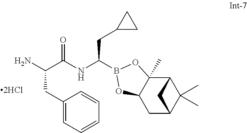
C(NC(C(N)CC1=CC=CC=C1)=O)(CC1CC1)B1OC2(C)C3C(C)(C)C(CC2O1)C3
